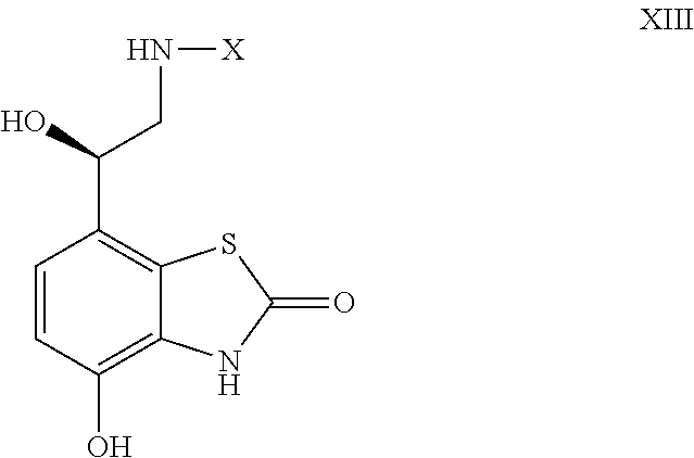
C1=CC(O)=C2C(=C1C(CN[X])O)SC(=O)N2
